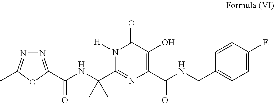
N1=C(C(NC(C2=NC(C(NCC3=CC=C(F)C=C3)=O)=C(O)C(=O)N2[H])(C)C)=O)OC(C)=N1
